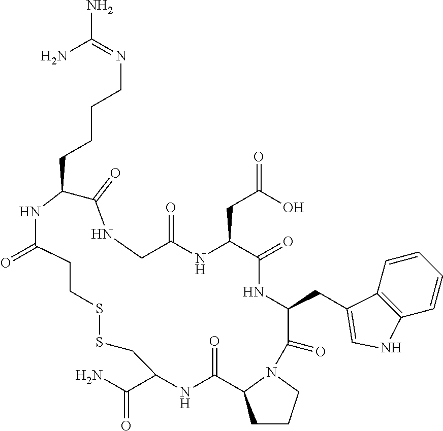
C1CCN2C1C(=O)NC(C(N)=O)CSSCCC(=O)NC(CCCCN=C(N)N)C(=O)NCC(=O)NC(CC(=O)O)C(=O)NC(CC1=CNC3=C1C=CC=C3)C2=O
